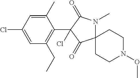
C1(C)=CC(Cl)=CC(CC)=C1C1(Cl)C(=O)C2(N(C)C1=O)CCN(OC)CC2
